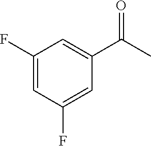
C1(F)=CC(F)=CC(C(C)=O)=C1
